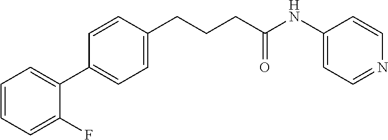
C1=CC=C(F)C(C2=CC=C(CCCC(NC3=CC=NC=C3)=O)C=C2)=C1
